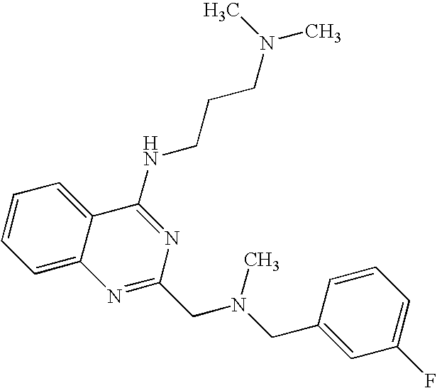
C1=CC=C2C(=C1)N=C(CN(CC1=CC(F)=CC=C1)C)N=C2NCCCN(C)C
